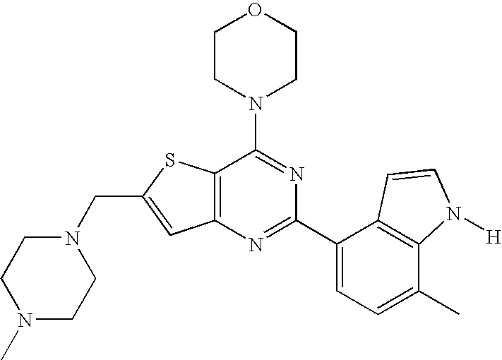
N1(CC2=CC3=C(S2)C(N2CCOCC2)=NC(C2=CC=C(C)C4=C2C=CN4[H])=N3)CCN(C)CC1
